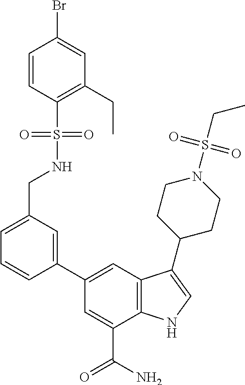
C1(C2=CC3=C(C(C(N)=O)=C2)NC=C3C2CCN(S(CC)(=O)=O)CC2)=CC(CNS(C2=C(CC)C=C(Br)C=C2)(=O)=O)=CC=C1
